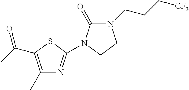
C1(C)=C(C(=O)C)SC(N2C(=O)N(CCC[CF3])CC2)=N1
